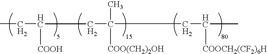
CCC([COOH])CC([COO(CH2)2OH])(C)CC([COOCH2(CF2)6H])C
